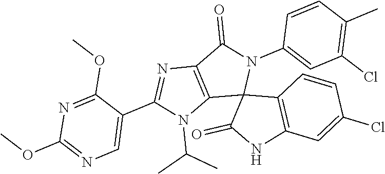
C12=C(C(=O)N(C3=CC(Cl)=C(C)C=C3)C13C(=O)NC1=C3C=CC(Cl)=C1)N=C(C1=CN=C(OC)N=C1OC)N2C(C)C
